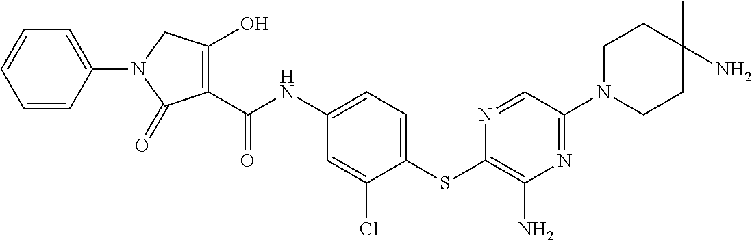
C1(O)=C(C(NC2=CC=C(SC3=C(N)N=C(N4CCC(C)(N)CC4)C=N3)C(Cl)=C2)=O)C(=O)N(C2=CC=CC=C2)C1
